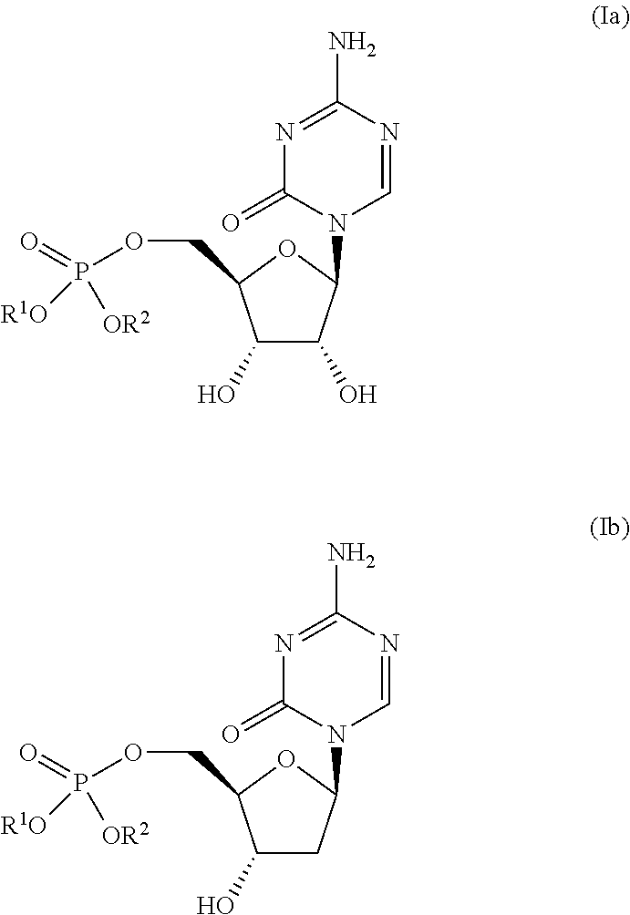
N1=C(N)N=CN(C2OC(COP(=O)([R1O])[OR2])C(O)C2O)C1=O.N1=C(N)N=CN(C2OC(COP(=O)([R1O])[OR2])C(O)C2)C1=O
